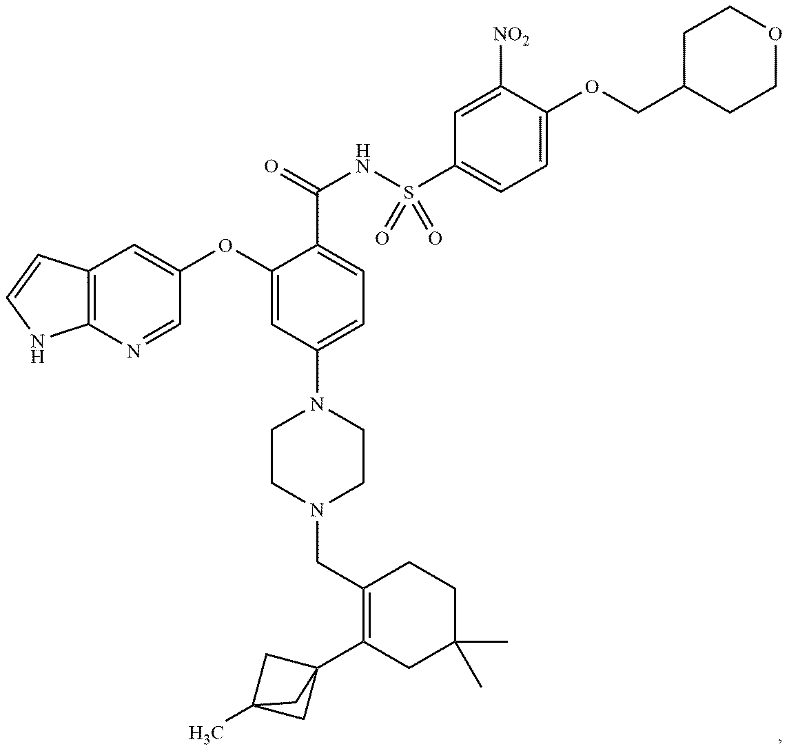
C12=C(N=CC(OC3=CC(N4CCN(CC5=C(C67CC(C)(C6)C7)CC(C)(C)CC5)CC4)=CC=C3C(=O)NS(C3=CC=C(OCC4CCOCC4)C([NO2])=C3)(=O)=O)=C1)NC=C2
